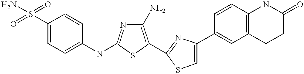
C1(S(=O)(=O)N)=CC=C(NC2=NC(N)=C(C3=NC(C4=CC5=C(C=C4)NC(=O)CC5)=CS3)S2)C=C1
